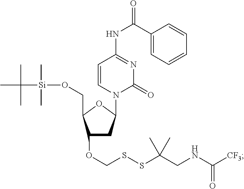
C1(OCSSC(CNC(=O)[CF3])(C)C)CC(N2C=CC(NC(C3=CC=CC=C3)=O)=NC2=O)OC1CO[Si](C)(C)C(C)(C)C
